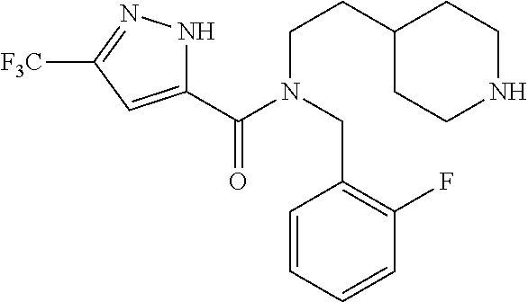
C1(C(N(CC2=C(F)C=CC=C2)CCC2CCNCC2)=O)=CC([F3C])=NN1
